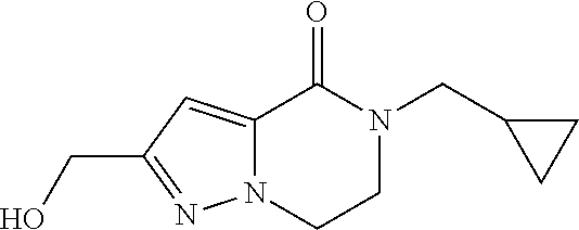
N12C(=CC(CO)=N1)C(=O)N(CC1CC1)CC2
